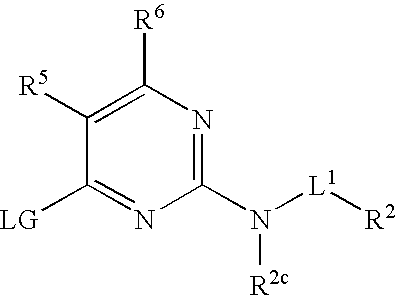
[LG]C1=NC(N([L1][R2])[R2c])=NC([R6])=C1[R5]
